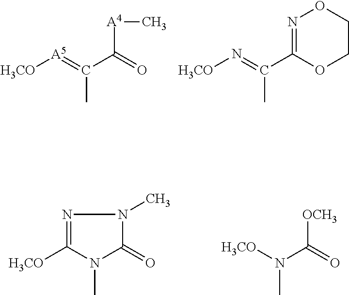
[H3CO][A5]=C(C)C(=O)[A4]C.[H3CO]N=C(C)C1=NOCCO1.N1=C([H3CO])N(C)C(=O)N1C.[H3CO]N(C([OCH3])=O)C
